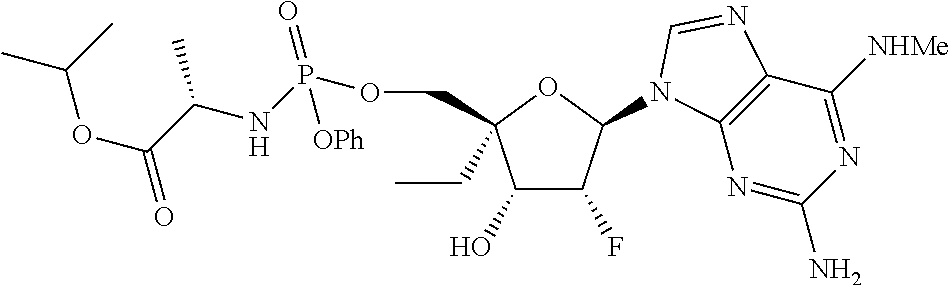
C1(O)C(F)C(N2C3=C(C([NHMe])=NC(N)=N3)N=C2)OC1(COP(NC(C)C(OC(C)C)=O)(=O)[OPh])CC
